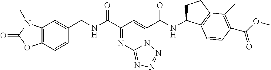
C12=C(C=CC(CNC(C3=NC4=NN=NN4C(C(NC4CCC5=C4C=CC(C(=O)OC)=C5C)=O)=C3)=O)=C1)OC(=O)N2C
